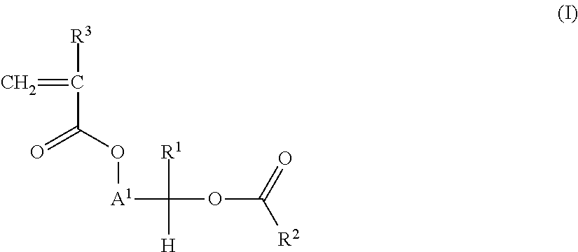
[A1](C([R1])([H])OC([R2])=O)OC(C(=C)[R3])=O
